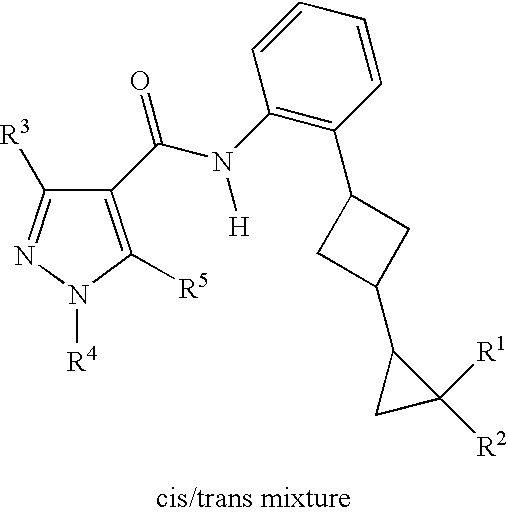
C1([R3])=NN([R4])C([R5])=C1C(N(C1=C(C2CC(C3CC3([R2])[R1])C2)C=CC=C1)[H])=O
